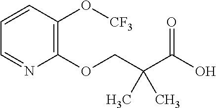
C1=NC(OCC(C(=O)O)(C)C)=C(O[CF3])C=C1
